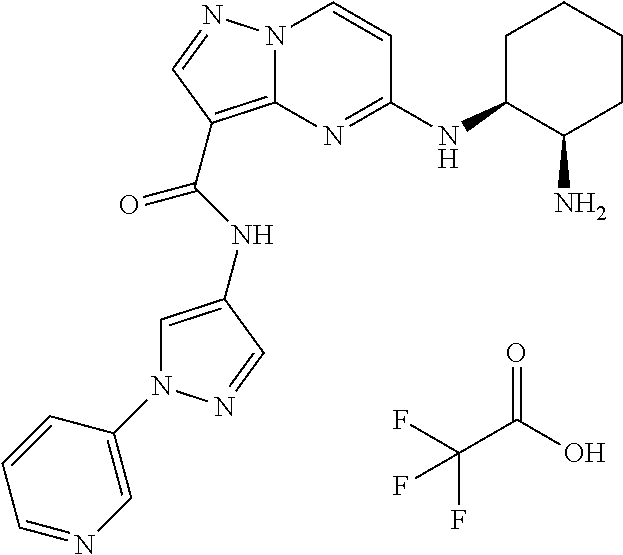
FC(C(O)=O)(F)F.N12C(=C(C(NC3=CN(C4=CN=CC=C4)N=C3)=O)C=N1)N=C(NC1C(N)CCCC1)C=C2
